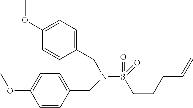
C1=CC(CN(S(CCCC=C)(=O)=O)CC2=CC=C(OC)C=C2)=CC=C1OC
